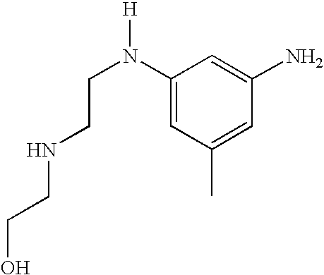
C1=C(N(CCNCCO)[H])C=C(N)C=C1C
